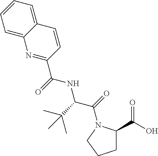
C1C(C(O)=O)N(C(C(NC(C2=NC3=CC=CC=C3C=C2)=O)C(C)(C)C)=O)CC1
